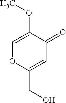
C1=C(OC)C(=O)C=C(CO)O1
